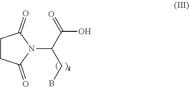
C1CC(=O)N(C(C(=O)O)CB)C1=O
